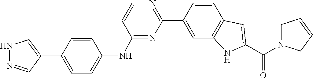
C1=CC2=C(NC(C(=O)N3CC=CC3)=C2)C=C1C1=NC=CC(NC2=CC=C(C3=CNN=C3)C=C2)=N1
